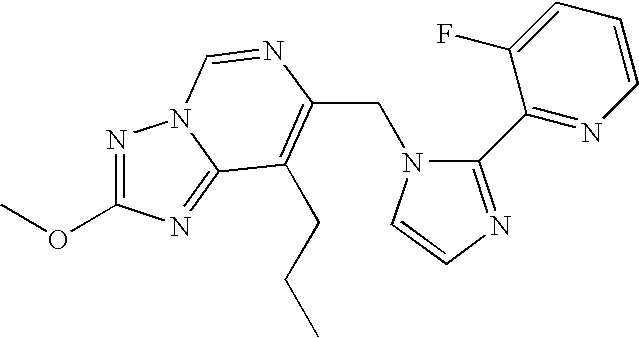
C(N1C(C2=NC=CC=C2F)=NC=C1)C1=C(CCC)C2=NC(OC)=NN2C=N1
